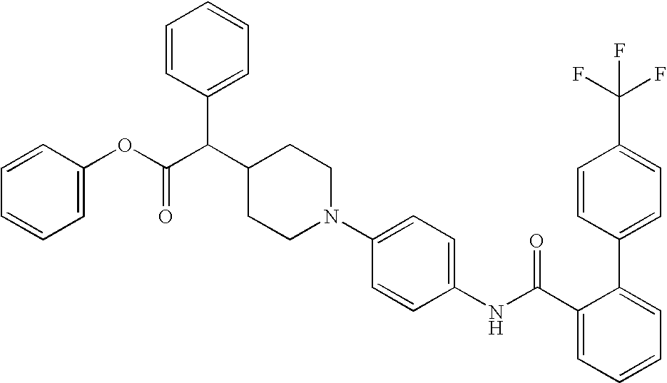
N1(C2=CC=C(NC(C3=CC=CC=C3C3=CC=C(C(F)(F)F)C=C3)=O)C=C2)CCC(C(C(OC2=CC=CC=C2)=O)C2=CC=CC=C2)CC1
